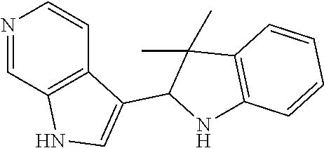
N1=CC2=C(C=C1)C(C1NC3=C(C1(C)C)C=CC=C3)=CN2
